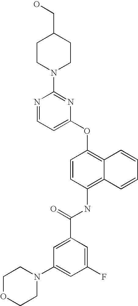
N1=CC=C(OC2=C3C(=C(NC(C4=CC(N5CCOCC5)=CC(F)=C4)=O)C=C2)C=CC=C3)N=C1N1CCC(CO)CC1
